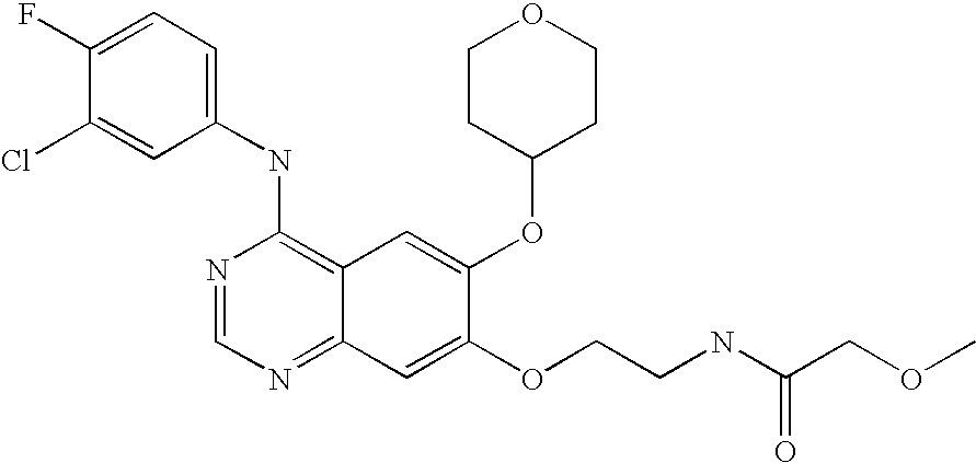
C1(NC2=C3C(=NC=N2)C=C(OCCNC(COC)=O)C(OC2CCOCC2)=C3)=CC=C(F)C(Cl)=C1
